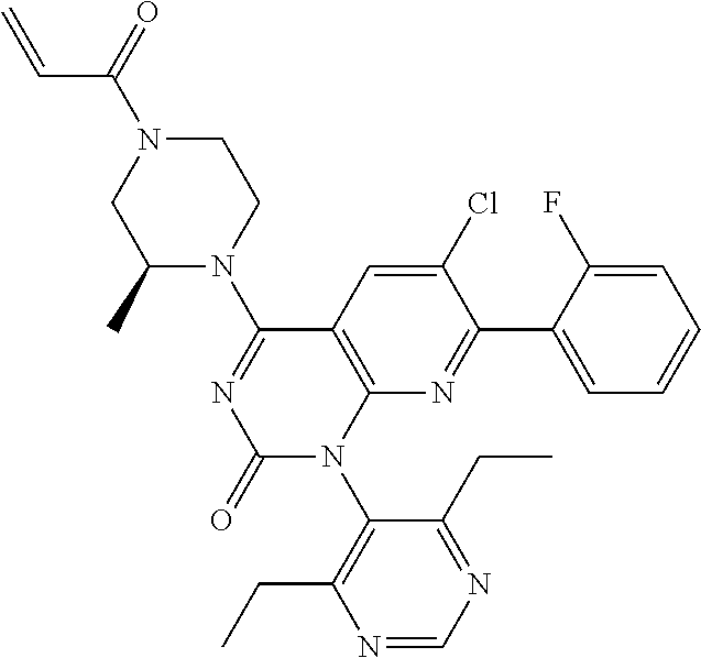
C12=C(C(N3CCN(C(C=C)=O)CC3C)=NC(=O)N1C1=C(CC)N=CN=C1CC)C=C(Cl)C(C1=CC=CC=C1F)=N2
